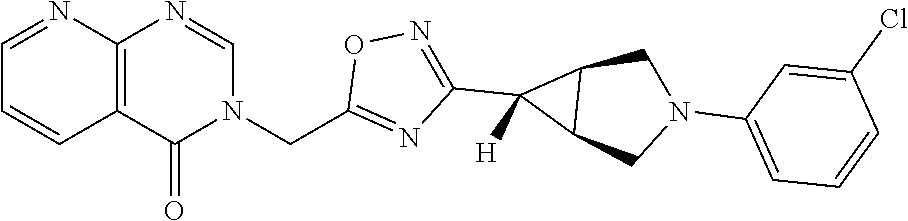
C12=C(N=CN(CC3=NC(C4([H])C5C4CN(C4=CC=CC(Cl)=C4)C5)=NO3)C1=O)N=CC=C2
